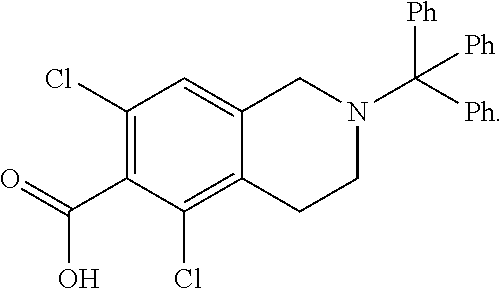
C1(Cl)=C(C(=O)O)C(Cl)=C2C(=C1)CN(C([Ph])([Ph])[Ph])CC2
